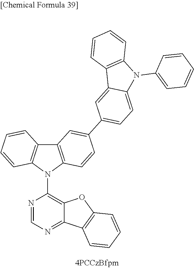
C12=C(N(C3=C4C(=NC=N3)C3=C(O4)C=CC=C3)C3=C1C=CC=C3)C=CC(C1=CC=C3C(=C1)C1=C(N3C3=CC=CC=C3)C=CC=C1)=C2
